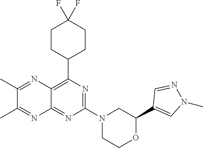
N1=C(N2CC(C3=CN(C)N=C3)OCC2)N=C2C(=C1C1CCC(F)(F)CC1)N=C(C)C(C)=N2
